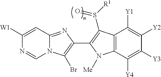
C1([W1])=CC2=NC(C3=C(S(=O)[R1])C4=C(C([Y4])=C([Y3])C([Y2])=C4[Y1])N3[Me])=C(Br)N2C=N1
